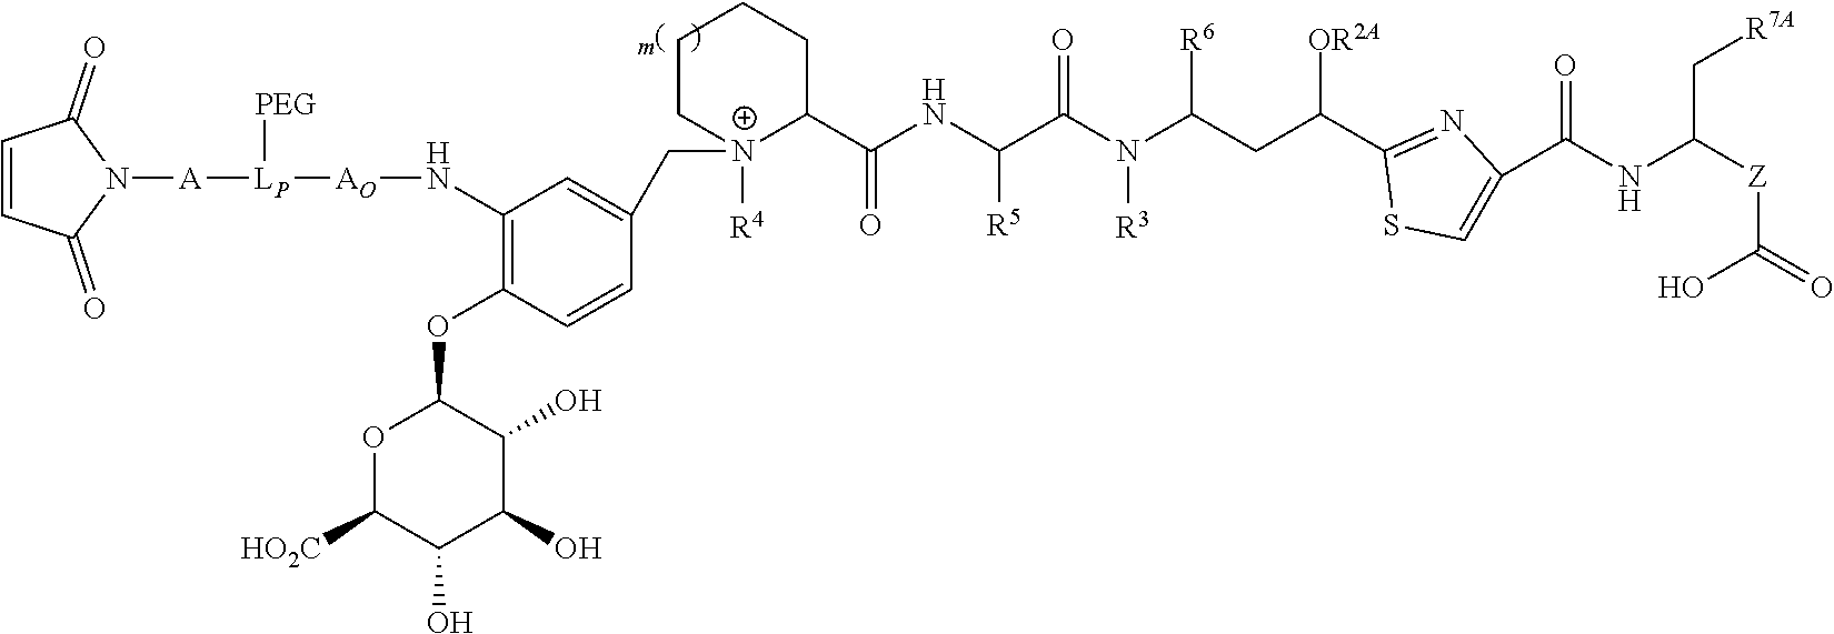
C1=CC(=O)N([A][LP]([PEG])[AO]NC2=C(OC3OC([HO2C])C(O)C(O)C3O)C=CC(C[N+]3([R4])CCCCC3C(NC(C(N(C(CC(C3=NC(C(NC([Z]C(=O)O)C[R7A])=O)=CS3)[OR2A])[R6])[R3])=O)[R5])=O)=C2)C1=O
